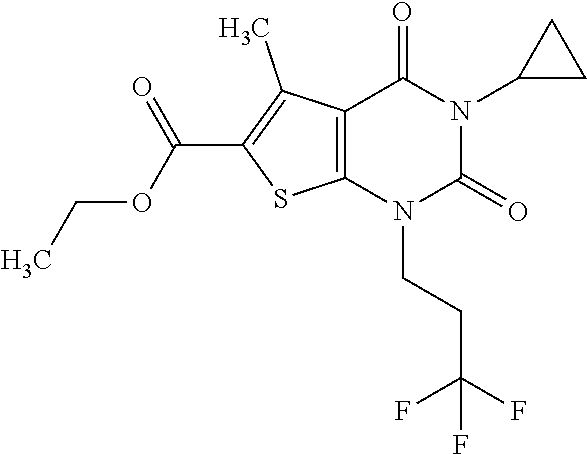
C12=C(N(CCC(F)(F)F)C(=O)N(C3CC3)C1=O)SC(C(OCC)=O)=C2C
